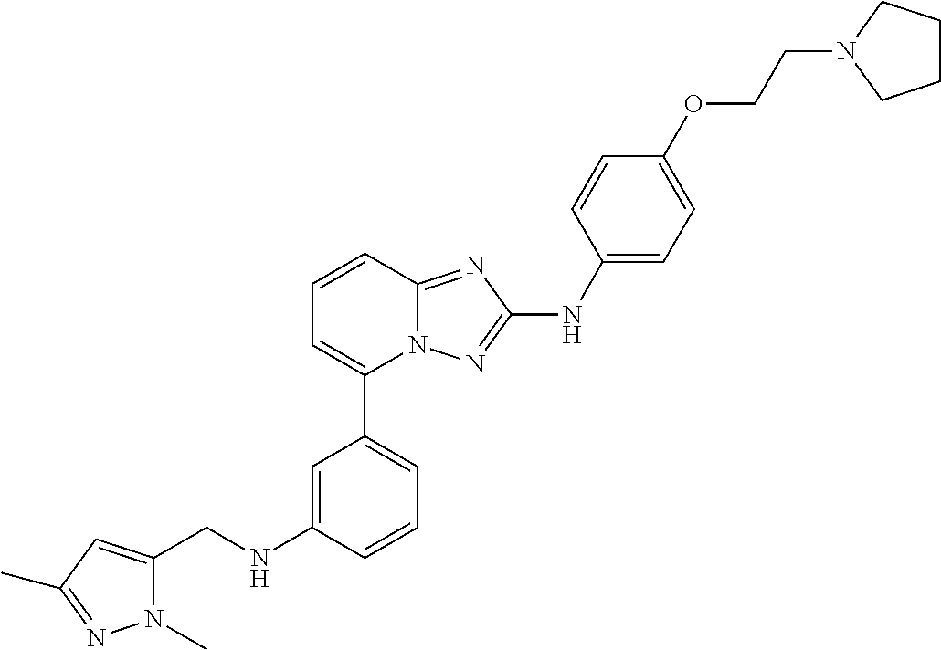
C1=CC2=NC(NC3=CC=C(OCCN4CCCC4)C=C3)=NN2C(C2=CC=CC(NCC3=CC(C)=NN3C)=C2)=C1
